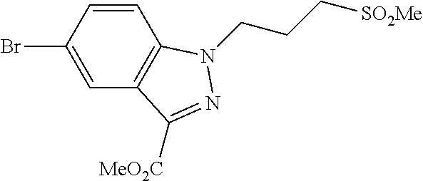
C1=CC2=C(C=C1Br)C([MeO2C])=NN2CCC[SO2Me]
